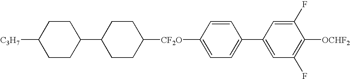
C1CC(C2CCC([CF2O]C3=CC=C(C4=CC(F)=C([OCHF2])C(F)=C4)C=C3)CC2)CCC1[C3H7]
